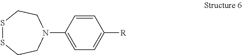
N1(C2=CC=C([R])C=C2)CCSSCC1
